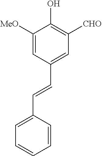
C1=C([MeO])C(O)=C([CHO])C=C1C=CC1=CC=CC=C1
